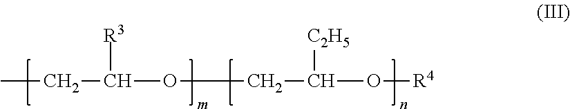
CCC([R3])OCC([C2H5])O[R4]
